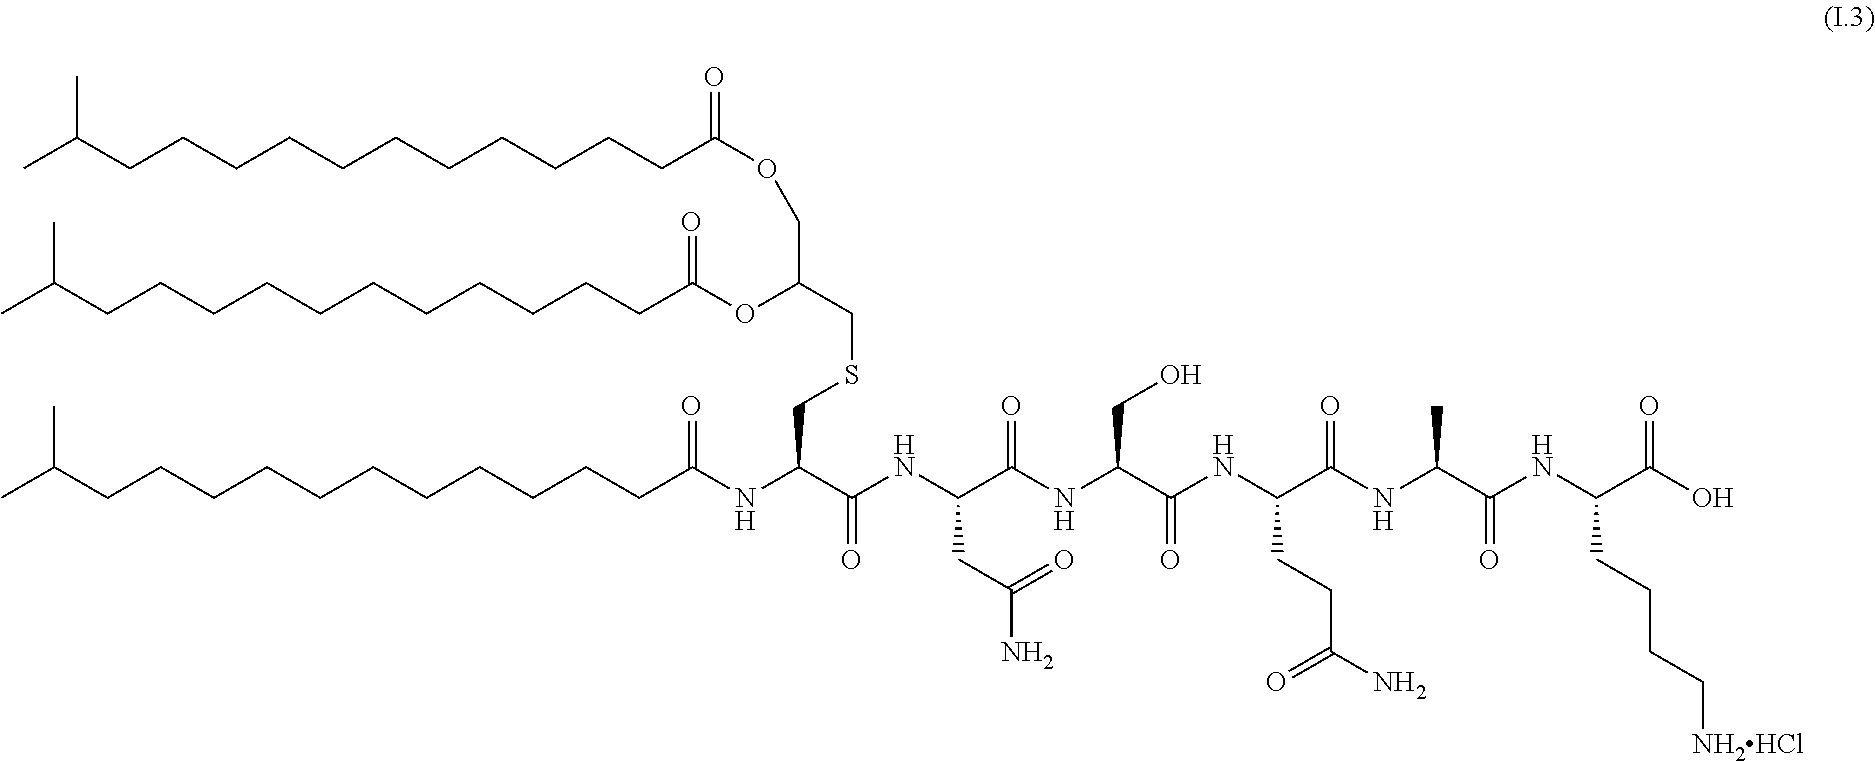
CC(CCCCCCCCCCCC(OCC(OC(CCCCCCCCCCCC(C)C)=O)CSCC(NC(CCCCCCCCCCCC(C)C)=O)C(NC(C(NC(C(NC(C(NC(C(NC(C(O)=O)CCCC[NH2HCl])=O)C)=O)CCC(N)=O)=O)CO)=O)CC(=O)N)=O)=O)C
